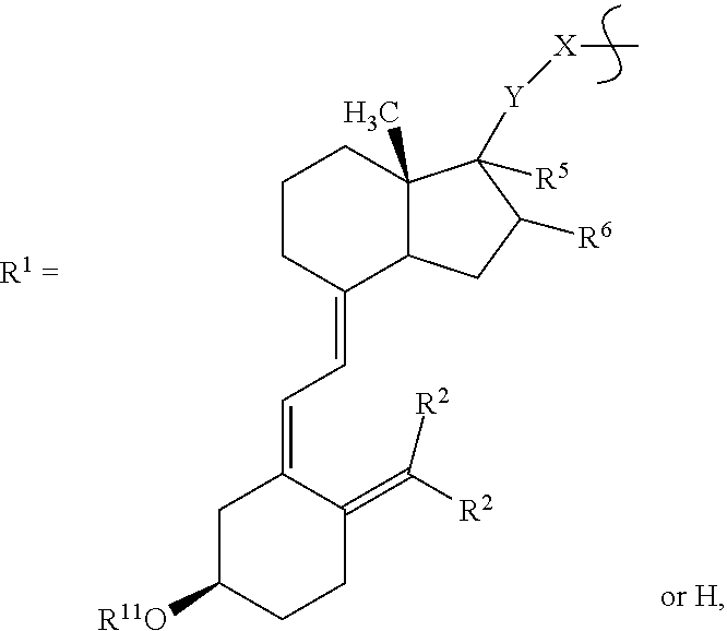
C1C([R11O])CCC(=C([R2])[R2])C1=CC=C1CCCC2(C)C1CC([R6])C2([Y][X]C)[R5]
